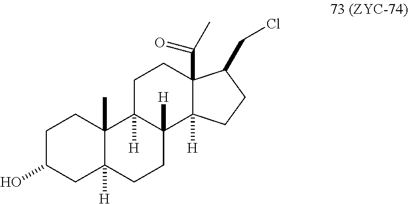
C1C(O)CC2([H])C(C)(C1)C1([H])C([H])(CC2)C2([H])C(C(=O)C)(CC1)C(CCl)CC2
